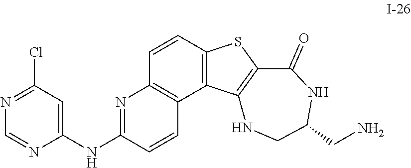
C1=NC(NC2=NC3=C(C=C2)C2=C(C=C3)SC3=C2NCC(CN)NC3=O)=CC(Cl)=N1
